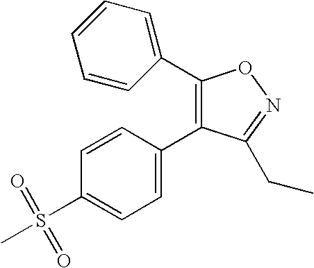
C1=CC(C2=C(C3=CC=CC=C3)ON=C2CC)=CC=C1S(C)(=O)=O
